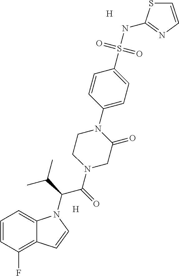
[H].[H].C1=CC(F)=C2C(=C1)N(C(C(N1CC(=O)N(C3=CC=C(S(NC4=NC=CS4)(=O)=O)C=C3)CC1)=O)C(C)C)C=C2
